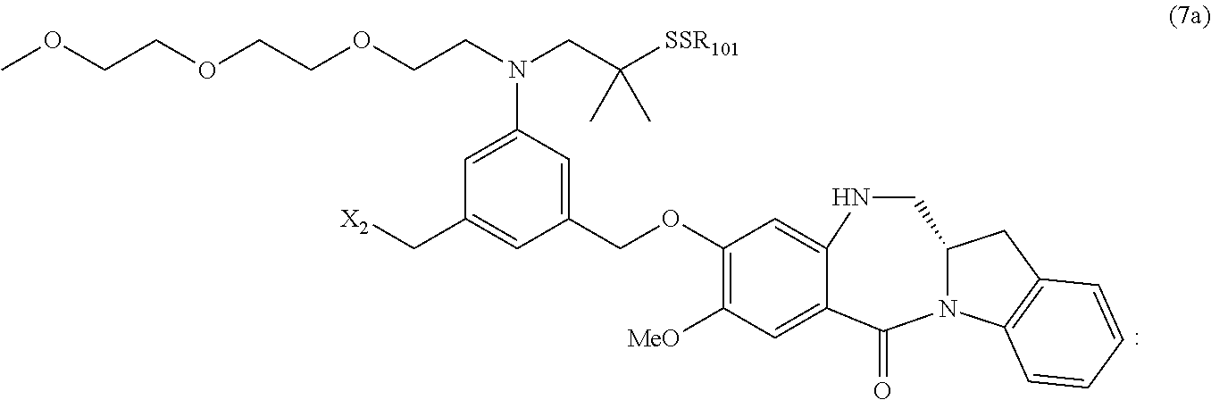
COCCOCCOCCN(CC([SSR101])(C)C)C1=CC(C[X2])=CC(COC2=C([MeO])C=C3C(=C2)NCC2N(C3=O)C3=C(C2)C=CC=C3)=C1
